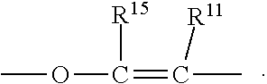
COC([R15])=C(C)[R11]
